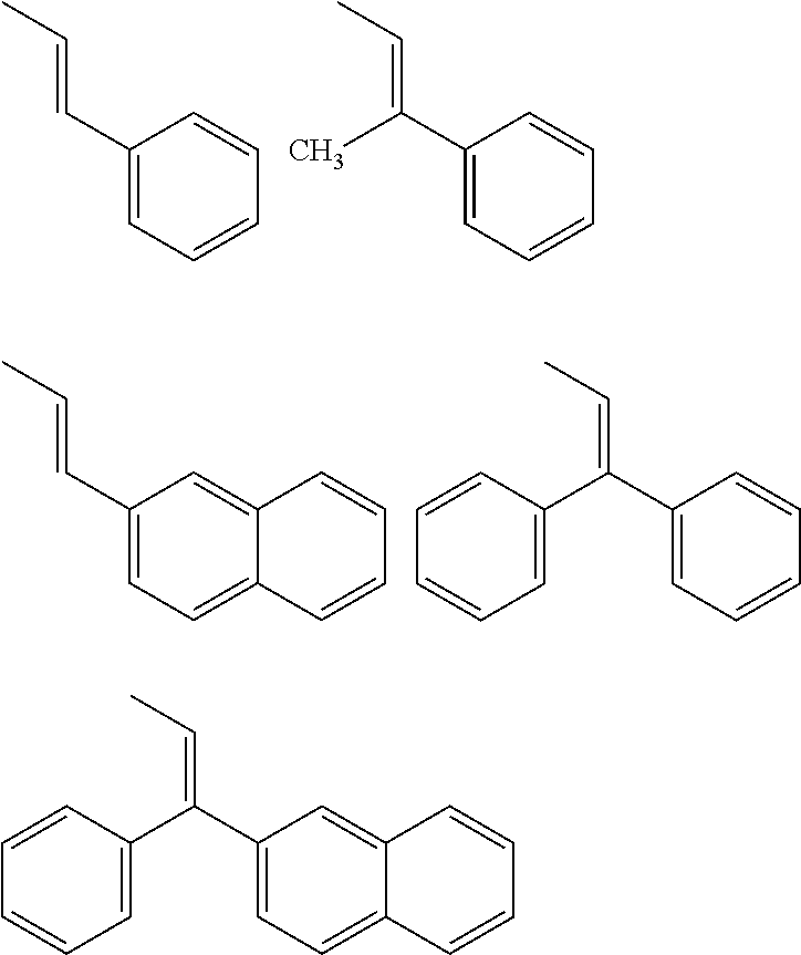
C1(C(=CC)C2=CC=CC=C2)=CC=C2C(=C1)C=CC=C2.C1(C=CC)=CC=CC=C1.C1(C(=CC)C)=CC=CC=C1.C1(C=CC)=CC=C2C(=C1)C=CC=C2.C1(C(=CC)C2=CC=CC=C2)=CC=CC=C1
